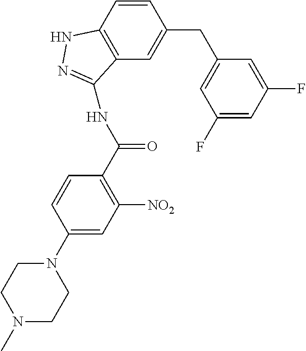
C1(N2CCN(C)CC2)=CC([NO2])=C(C(=O)NC2=NNC3=C2C=C(CC2=CC(F)=CC(F)=C2)C=C3)C=C1
